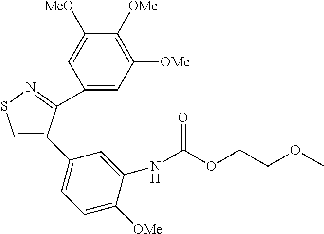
C1(C2=CSN=C2C2=CC([OMe])=C([OMe])C([MeO])=C2)=CC=C([OMe])C(NC(OCCOC)=O)=C1
